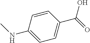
C1=CC(NC)=CC=C1C(=O)O
